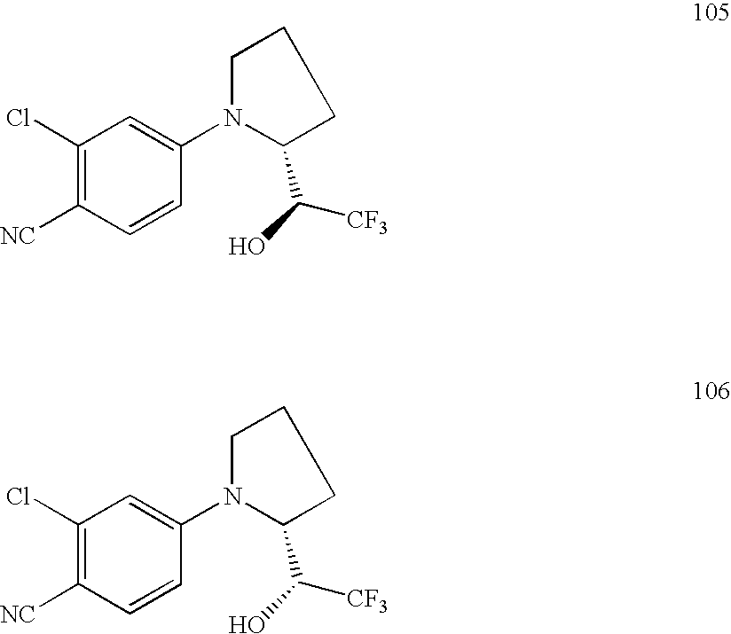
C1(Cl)=C([NC])C=CC(N2CCCC2C([CF3])O)=C1.C1(Cl)=C([NC])C=CC(N2CCCC2C([CF3])O)=C1
